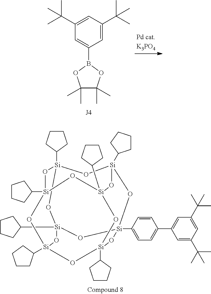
C1=C(C(C)(C)C)C=C(C(C)(C)C)C=C1B1OC(C)(C)C(C)(C)O1.C1CCC([Si]23O[Si]4(C5=CC=C(C6=CC(C(C)(C)C)=CC(C(C)(C)C)=C6)C=C5)O[Si]5(C6CCCC6)O[Si](C6CCCC6)(O[Si]6(C7CCCC7)O[Si](C7CCCC7)(O[Si](C7CCCC7)(O[Si](C7CCCC7)(O6)O5)O4)O2)O3)C1
